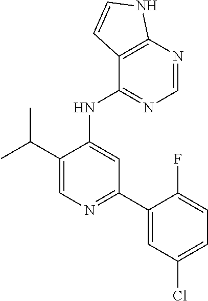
C1(C(C)C)=CN=C(C2=CC(Cl)=CC=C2F)C=C1NC1=NC=NC2=C1C=CN2
